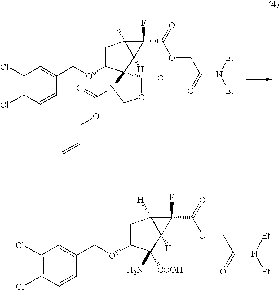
C1(Cl)=C(Cl)C=CC(COC2CC3([H])C([H])(C24C(=O)OCN4C(=O)OCC=C)C3(C(=O)OCC(N([Et])[Et])=O)F)=C1.C1(Cl)=C(Cl)C=CC(COC2CC3([H])C([H])(C2([COOH])N)C3(C(=O)OCC(N([Et])[Et])=O)F)=C1
